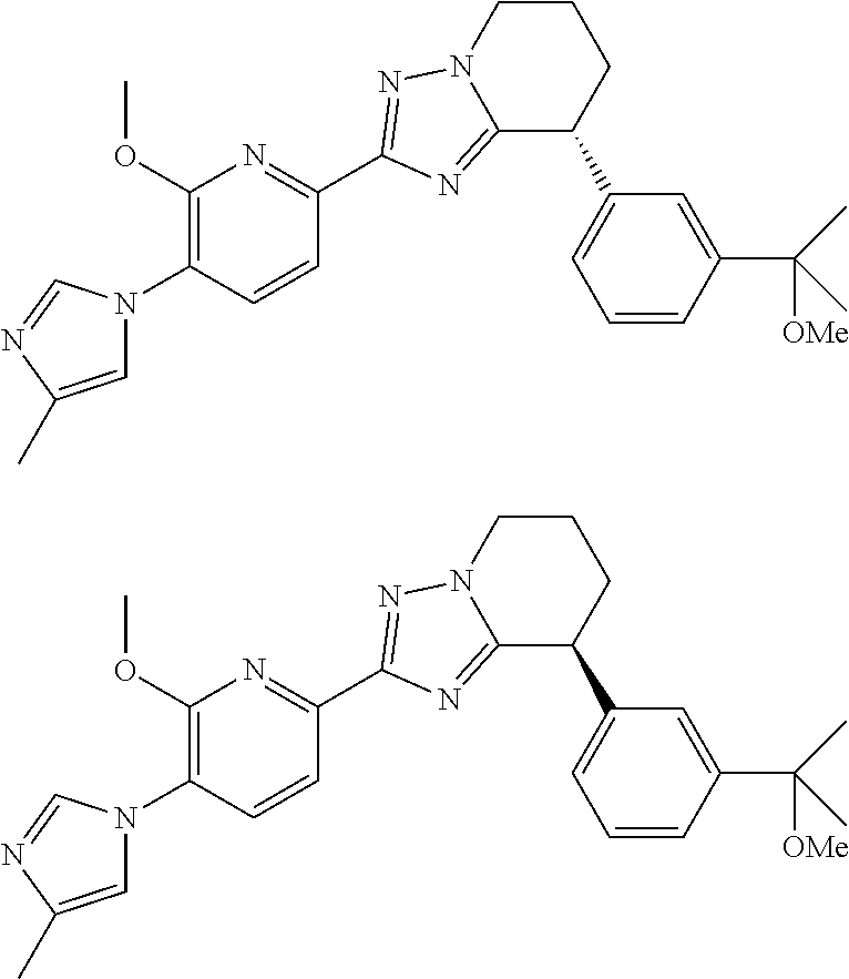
C1=C(C)N=CN1C1=C(OC)N=C(C2=NN3CCCC(C4=CC=CC(C(C)(C)[OMe])=C4)C3=N2)C=C1.C1=C(C)N=CN1C1=C(OC)N=C(C2=NN3CCCC(C4=CC=CC(C(C)(C)[OMe])=C4)C3=N2)C=C1
